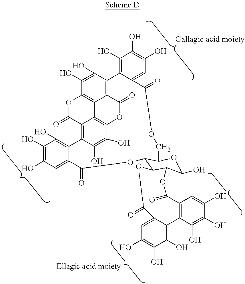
C1(O)=C2C(=CC(O)=C1O)C(=O)OCC1OC(O)C3C(C1OC(=O)C1=CC(O)=C(O)C(O)=C1C1=C4C5=C(OC(=O)C6=C2C(O)=C(O)C(=C65)OC4=O)C(O)=C1O)OC(=O)C1=CC(O)=C(O)C(O)=C1C1=C(C(=O)O3)C=C(O)C(O)=C1O
